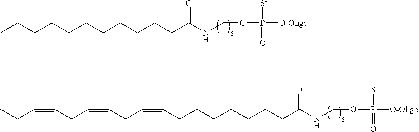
O(P([O-Oligo])([S-])=O)CNC(=O)CCCCCCCCCCC.O(P([O-Oligo])([S-])=O)CNC(=O)CCCCCCCC=CCC=CCC=CCC
